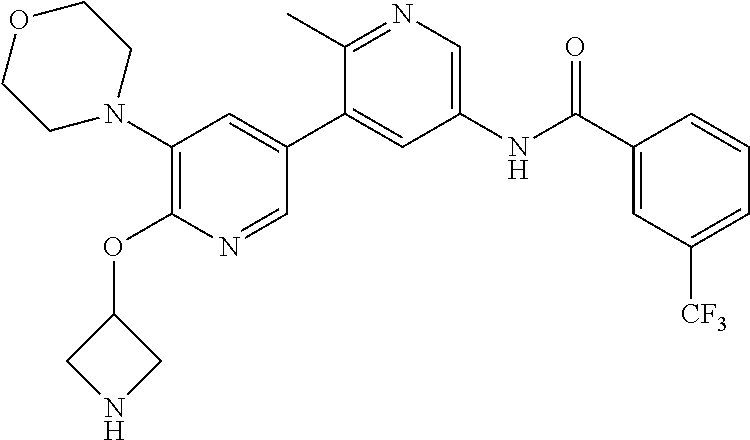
C1(N2CCOCC2)=C(OC2CNC2)N=CC(C2=CC(NC(C3=CC([CF3])=CC=C3)=O)=CN=C2C)=C1
